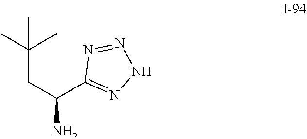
C(C(C1=NNN=N1)N)C(C)(C)C
